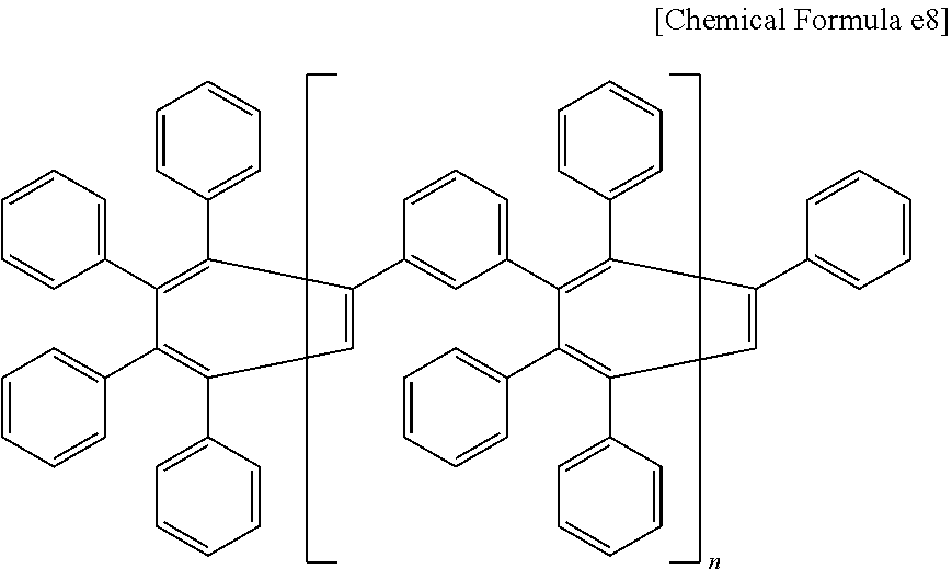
C1=C(C2=CC(C3=C(C4=CC=CC=C4)C(C4=CC=CC=C4)=CC(C4=CC=CC=C4)=C3C3=CC=CC=C3)=CC=C2)C(C2=CC=CC=C2)=C(C2=CC=CC=C2)C(C2=CC=CC=C2)=C1C1=CC=CC=C1
